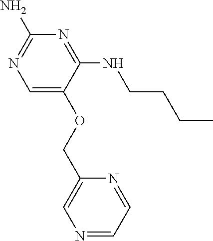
C1=C(OCC2=CN=CC=N2)C(NCCCC)=NC(N)=N1
